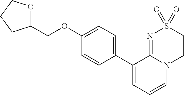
C1(OCC2OCCC2)=CC=C(C2=CC=CN3C2=NS(=O)(=O)CC3)C=C1
